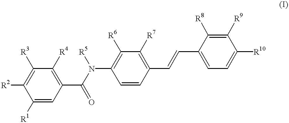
C1([R1])=CC(C(=O)N([R5])C2=C([R6])C([R7])=C(C=CC3=CC=C([R10])C([R9])=C3[R8])C=C2)=C([R4])C([R3])=C1[R2]
